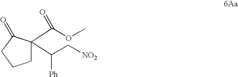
C1C(C(C[NO2])[Ph])(C(OC)=O)C(=O)CC1
